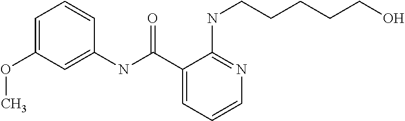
C1(OC)=CC=CC(NC(C2=CC=CN=C2NCCCCCO)=O)=C1
